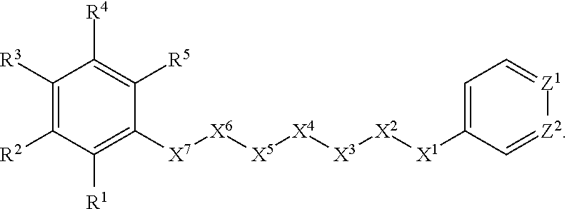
C1([R3])=C([R2])C([R1])=C([X7][X6][X5][X4][X3][X2][X1]C2=CC=[Z1][Z2]=C2)C([R5])=C1[R4]
